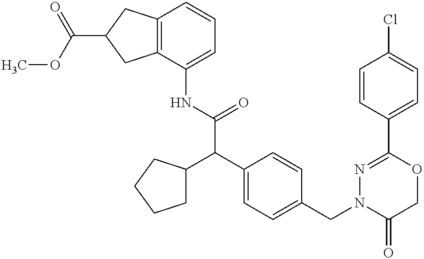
N(C(C(C1=CC=C(CN2C(=O)COC(C3=CC=C(Cl)C=C3)=N2)C=C1)C1CCCC1)=O)C1=CC=CC2=C1CC(C(OC)=O)C2
